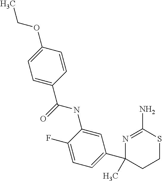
C1=C(C(=O)NC2=CC(C3(C)CCSC(N)=N3)=CC=C2F)C=CC(OCC)=C1
